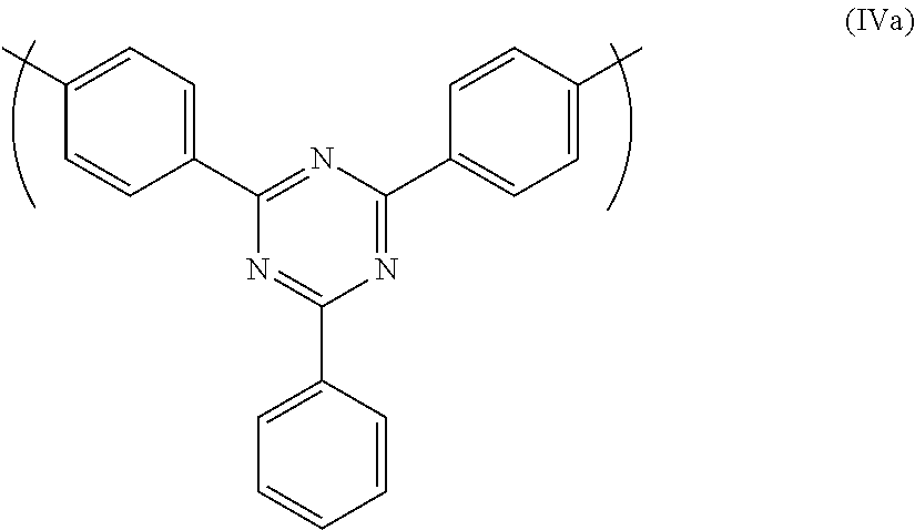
N1=C(C2=CC=C(C)C=C2)N=C(C2=CC=C(C)C=C2)N=C1C1=CC=CC=C1
